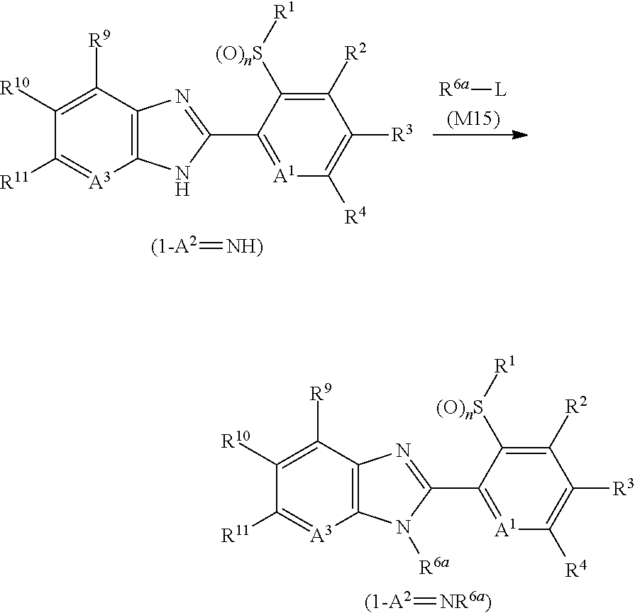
C1([R2])=C([(O)nS][R1])C(C2=NC3=C(N2)[A3]=C([R11])C([R10])=C3[R9])=[A1]C([R4])=C1[R3].[R6a][L].[(M15)].[NH)]=[(1-A2].C1([R2])=C([(O)nS][R1])C(C2=NC3=C(N2[R6a])[A3]=C([R11])C([R10])=C3[R9])=[A1]C([R4])=C1[R3].[NR6a)]=[(1-A2]
